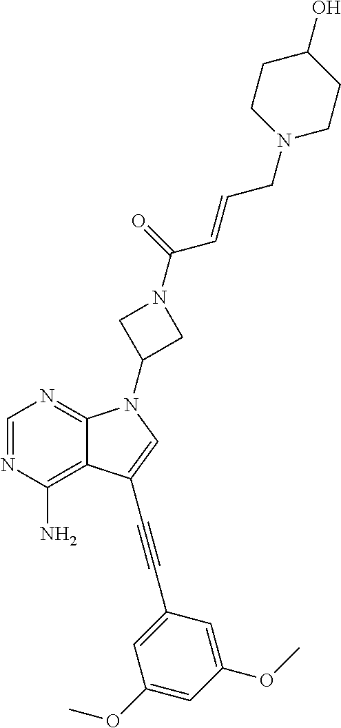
C1=NC(N)=C2C(=N1)N(C1CN(C(=O)C=CCN3CCC(O)CC3)C1)C=C2C#CC1=CC(OC)=CC(OC)=C1
